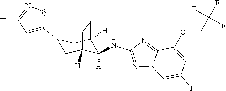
N1=C(NC2([H])C3([H])CN(C4=CC(C)=NS4)CC2([H])CC3)N=C2N1C=C(F)C=C2OCC(F)(F)F
